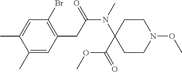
C1=C(C)C(C)=CC(CC(N(C)C2(C(=O)OC)CCN(OC)CC2)=O)=C1Br
